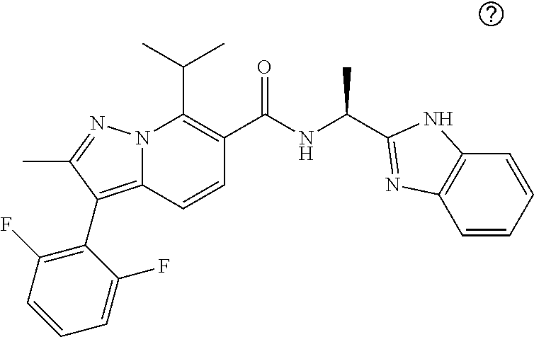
CC(C)C1=C(C(NC(C)C2=NC3=C(C=CC=C3)N2)=O)C=CC2=C(C3=C(F)C=CC=C3F)C(C)=NN12
